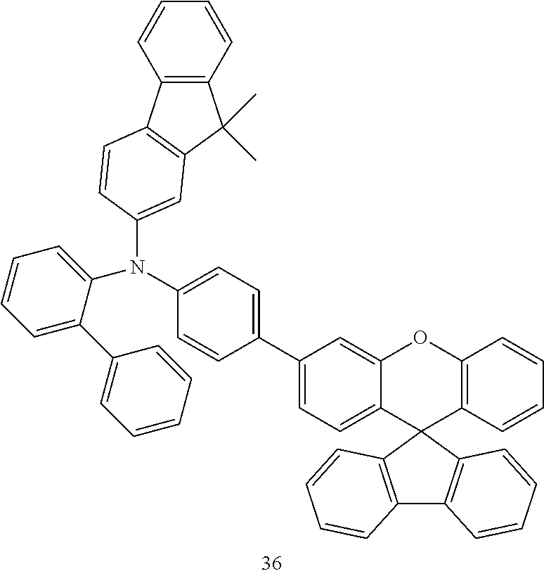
C1(C2=CC=C(N(C3=CC=CC=C3C3=CC=CC=C3)C3=CC4=C(C5=C(C4(C)C)C=CC=C5)C=C3)C=C2)=CC=C2C(=C1)OC1=C(C23C2=C(C4=C3C=CC=C4)C=CC=C2)C=CC=C1
